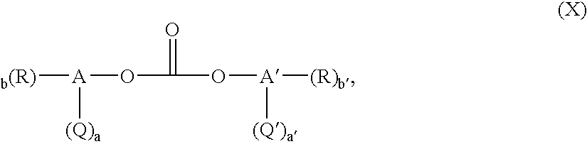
[b(R)][A](OC(O[A]([(R)b])[(Q)a])=O)[(Q)a]
